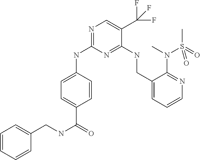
N1=C(NC2=CC=C(C(=O)NCC3=CC=CC=C3)C=C2)N=C(NCC2=CC=CN=C2N(C)S(C)(=O)=O)C(C(F)(F)F)=C1
